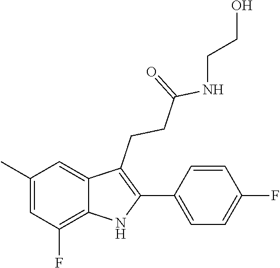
C1(C)=CC(F)=C2C(=C1)C(CCC(=O)NCCO)=C(C1=CC=C(F)C=C1)N2
